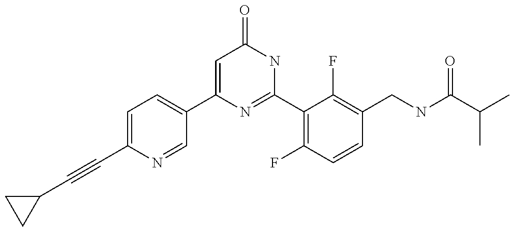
C1(C2=CC=C(C#CC3CC3)N=C2)=CC(=O)NC(C2=C(F)C=CC(CNC(C(C)C)=O)=C2F)=N1
